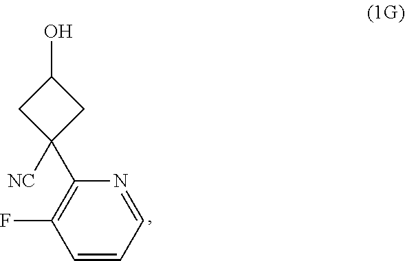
C1(C2([NC])CC(O)C2)=C(F)C=CC=N1
